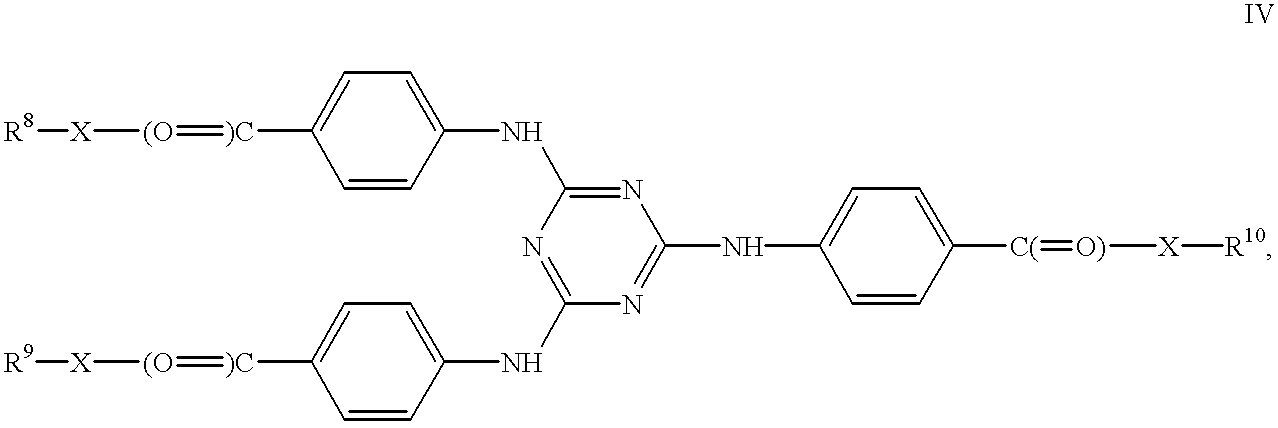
[R8][X][(O]=[)C]C1=CC=C(NC2=NC(NC3=CC=C([C(]=[O)][X][R10])C=C3)=NC(NC3=CC=C([)C]=[(O][X][R9])C=C3)=N2)C=C1
